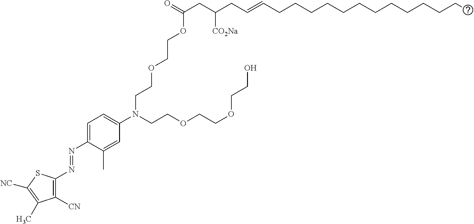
O(CCOCCN(C1=CC=C(N=NC2=C([CN])C(C)=C([NC])S2)C(C)=C1)CCOCCOCCO)C(=O)CC(CC=CCCCCCCCCCCCCC)[CO2Na]
